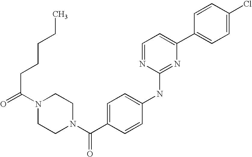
C(N1CCN(C(C2=CC=C(NC3=NC(C4=CC=C(Cl)C=C4)=CC=N3)C=C2)=O)CC1)(CCCCC)=O
